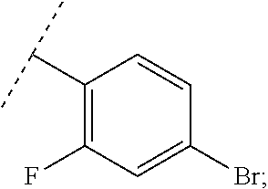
C1(C(C)C)=C(F)C=C(Br)C=C1
